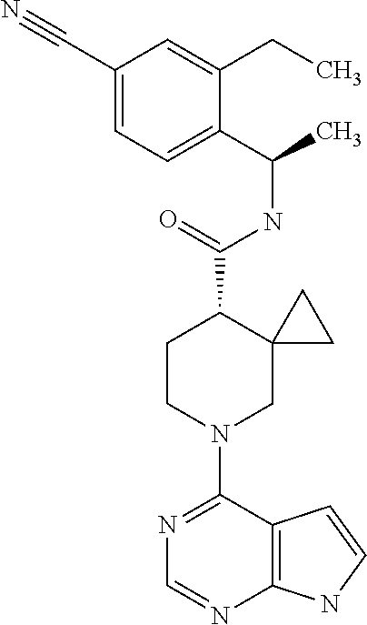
N1=C(N2CC3(C(C(=O)NC(C4=CC=C(C#N)C=C4CC)C)CC2)CC3)C2=C(N=C1)NC=C2
